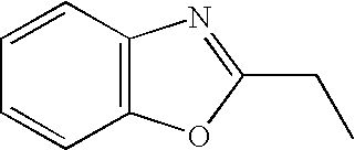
C1=CC2=C(C=C1)OC(CC)=N2
